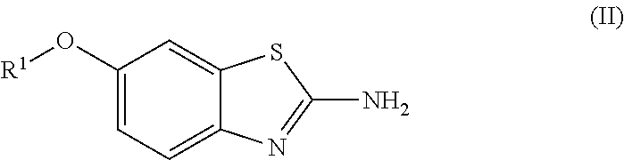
C1(O[R1])=CC=C2C(=C1)SC(N)=N2
